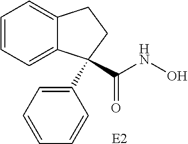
C1=CC=C2C(=C1)CCC2(C(NO)=O)C1=CC=CC=C1.[E2]
